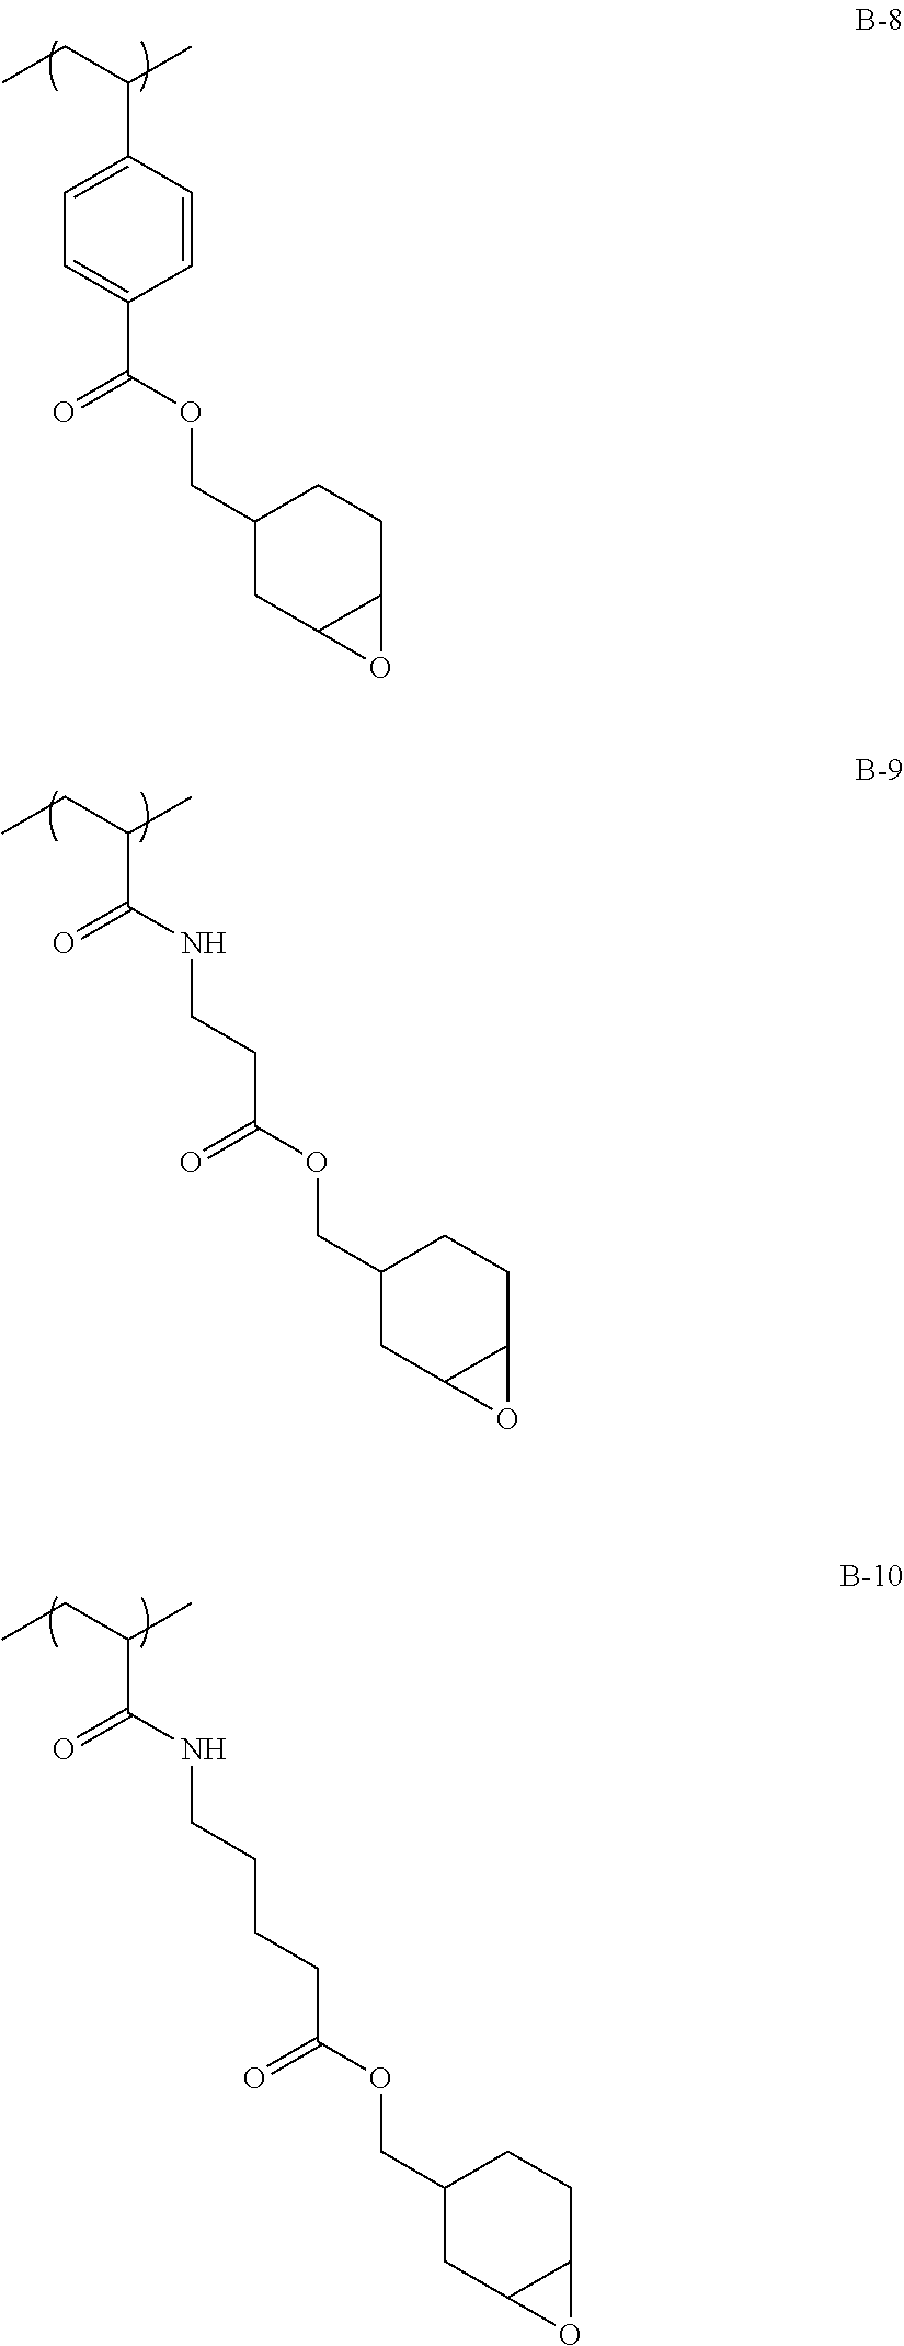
CCC(C)C1=CC=C(C(OCC2CC3C(CC2)O3)=O)C=C1.CCC(C)C(=O)NCCC(OCC1CC2C(CC1)O2)=O.CCC(C)C(=O)NCCCCC(OCC1CC2C(CC1)O2)=O
